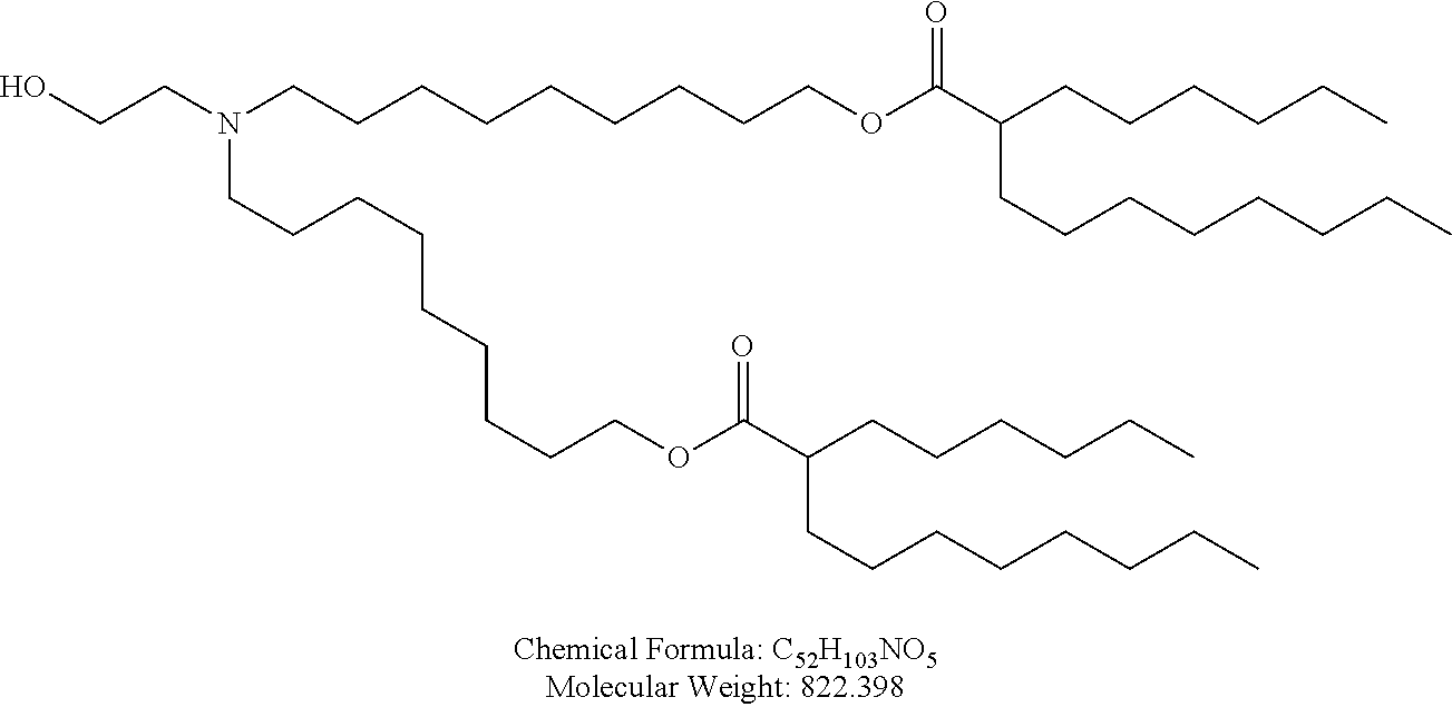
OCCN(CCCCCCCCCOC(C(CCCCCC)CCCCCCCC)=O)CCCCCCCCCOC(C(CCCCCC)CCCCCCCC)=O
